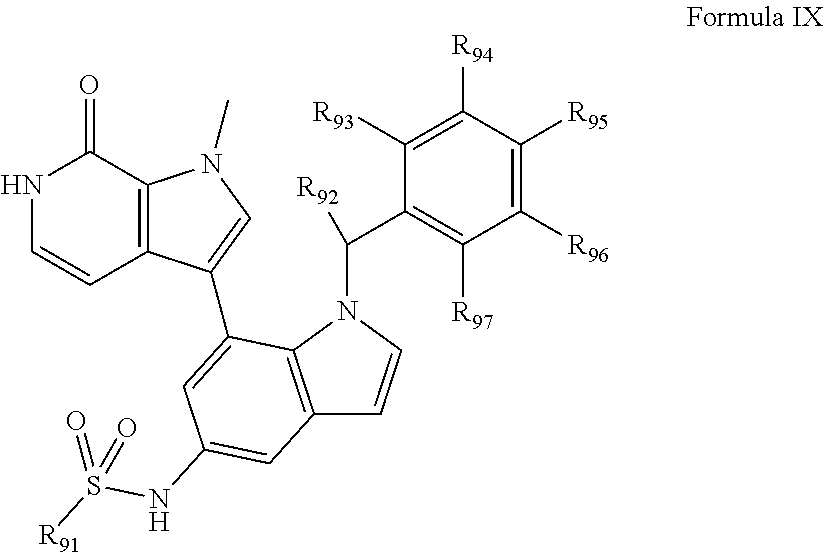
C12=C(C(=O)NC=C1)N(C)C=C2C1=CC(NS([R91])(=O)=O)=CC2=C1N(C(C1=C([R97])C([R96])=C([R95])C([R94])=C1[R93])[R92])C=C2
